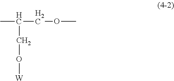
CC(COC)CO[W]
